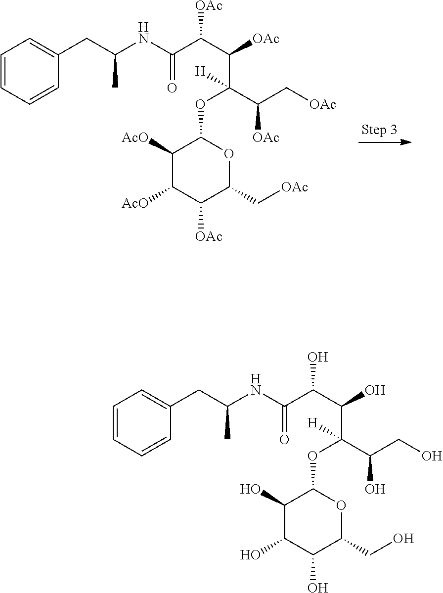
C(=O)(C(C(C(OC1C([AcO])C([AcO])C([OAc])C(C[OAc])O1)(C(C[OAc])[OAc])[H])[OAc])[OAc])NC(CC1=CC=CC=C1)C.C(=O)(C(C(C(OC1C(O)C(O)C(O)C(CO)O1)(C(CO)O)[H])O)O)NC(CC1=CC=CC=C1)C
